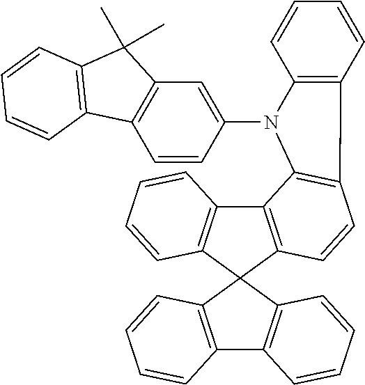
C12=C(C=CC=C1)C1(C3=C2C=CC=C3)C2=C(C3=C1C=CC=C3)C1=C(C=C2)C2=C(N1C1=CC3=C(C=C1)C1=C(C3(C)C)C=CC=C1)C=CC=C2
